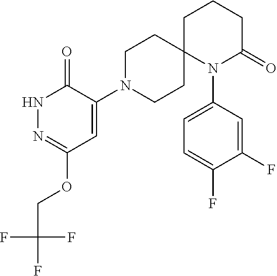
C1=C(F)C(F)=CC=C1N1C2(CCN(C3=CC(OCC(F)(F)F)=NNC3=O)CC2)CCCC1=O
